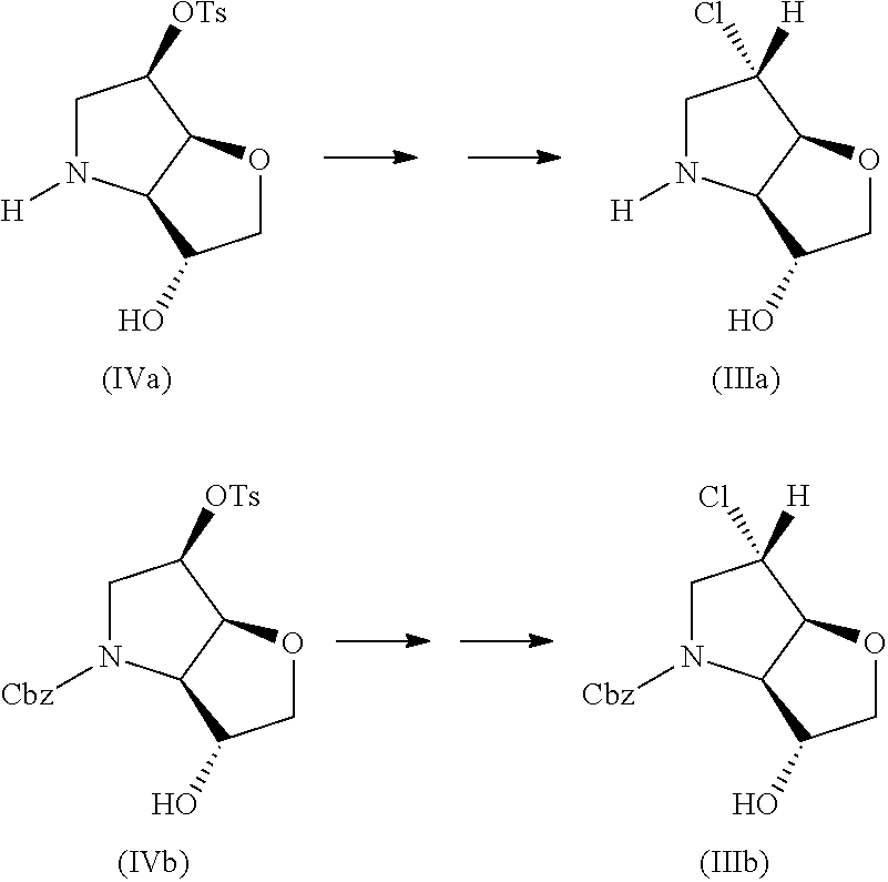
C1N([H])C2C(C1[OTs])OCC2O.C1N([H])C2C(C1([H])Cl)OCC2O.C1N([Cbz])C2C(C1([H])Cl)OCC2O.C1N([Cbz])C2C(C1[OTs])OCC2O
